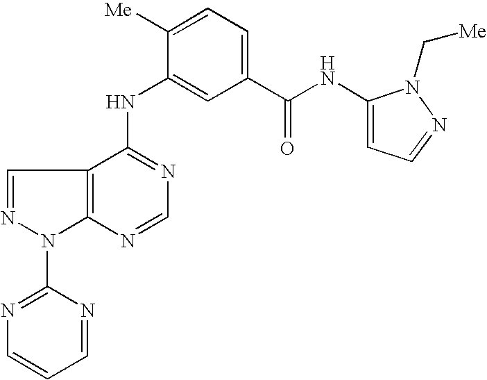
C12=C(C(NC3=CC(C(NC4=CC=NN4C[Me])=O)=CC=C3[Me])=NC=N1)C=NN2C1=NC=CC=N1
